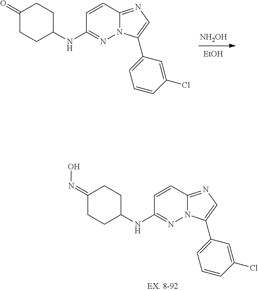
C1(=O)CCC(NC2=NN3C(=NC=C3C3=CC=CC(Cl)=C3)C=C2)CC1.[NH2OH].[EtOH].C1(=NO)CCC(NC2=NN3C(=NC=C3C3=CC=CC(Cl)=C3)C=C2)CC1
